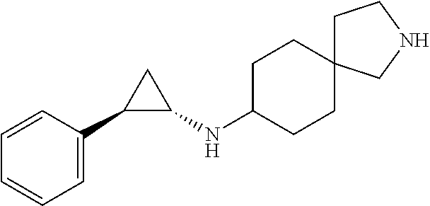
C1=CC(C2C(NC3CCC4(CC3)CCNC4)C2)=CC=C1
